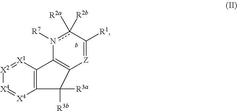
c1([R2a])([R2b])n([R7])C2=C([Z]=C1[R1])C([R3a])([R3b])C1=C2[X1]=[X2][X4]=[X4]1
